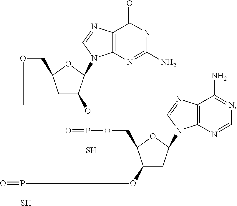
C12=C(N=C(N)NC1=O)N(C1C3CC(O1)COP(S)(=O)OC1CC(N4C5=C(C(N)=NC=N5)N=C4)OC1COP(=O)(S)O3)C=N2
